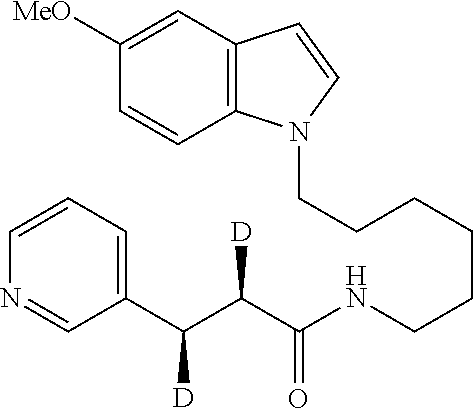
C(CCCCCNC(C(C(C1=CC=CN=C1)[D])[D])=O)N1C2=C(C=C1)C=C([MeO])C=C2
